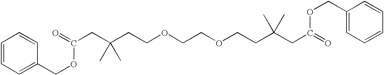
C(CC(CCOCCOCCC(CC(=O)OCC1=CC=CC=C1)(C)C)(C)C)(=O)OCC1=CC=CC=C1
